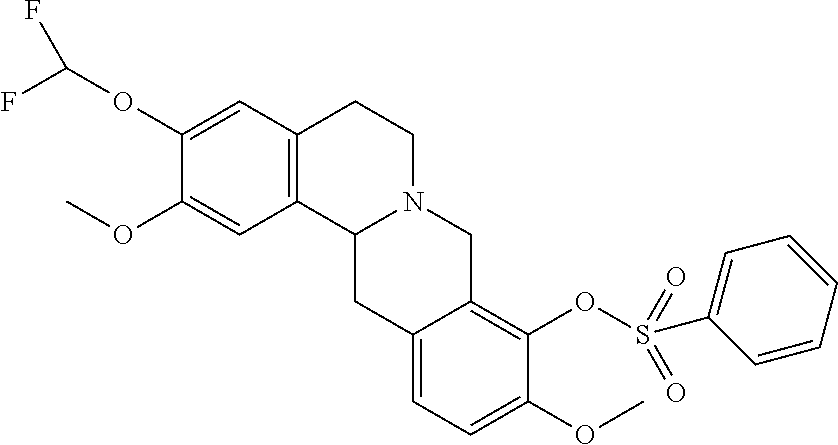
C1(OC)=CC2=C(C=C1OC(F)F)CCN1C2CC2=CC=C(OC)C(OS(C3=CC=CC=C3)(=O)=O)=C2C1
